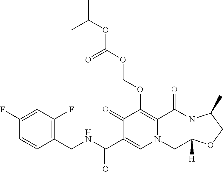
C1(F)=CC(F)=C(CNC(C2=CN3CC4([H])N(C(=O)C3=C(OCOC(OC(C)C)=O)C2=O)C(C)CO4)=O)C=C1
